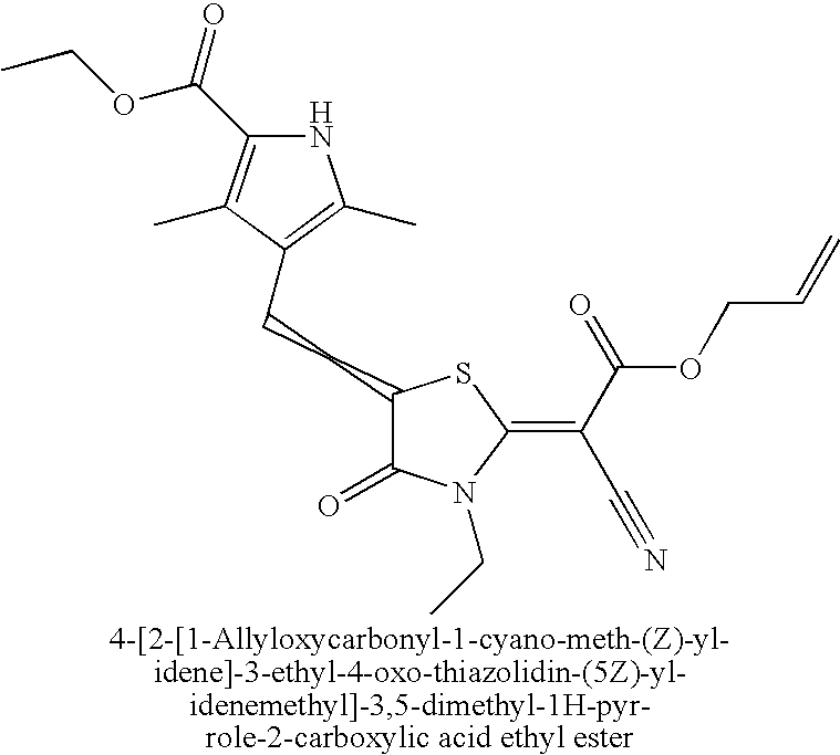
C(CC1C(=O)N(CC)C(=C(C(=O)OCC=C)C#N)S1)C1=C(C)NC(C(=O)OCC)=C1C
